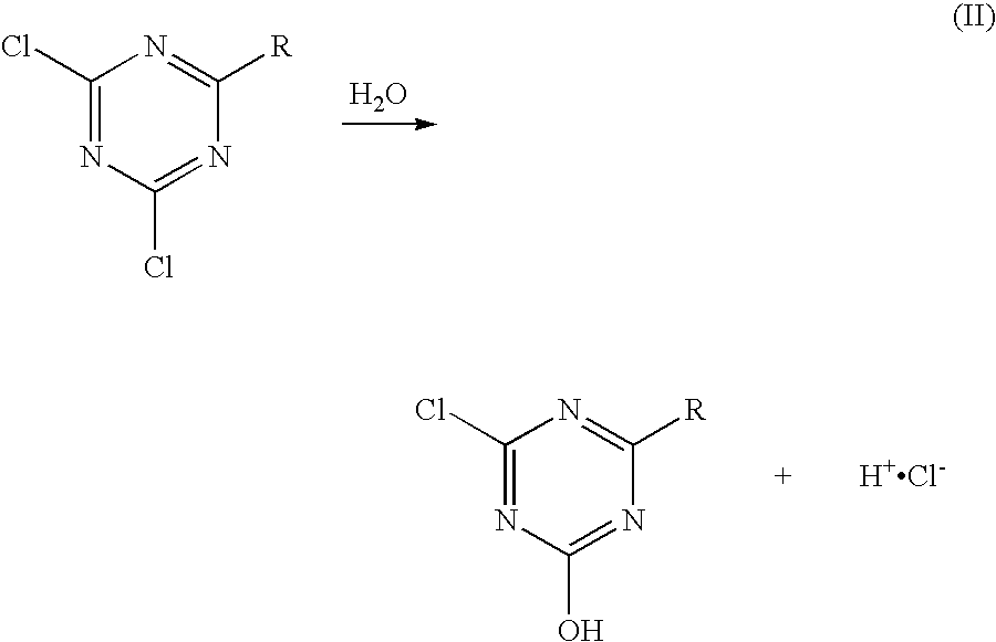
C1(Cl)=NC(Cl)=NC([R])=N1.O.C1(Cl)=NC(O)=NC([R])=N1.[H+Cl-]
